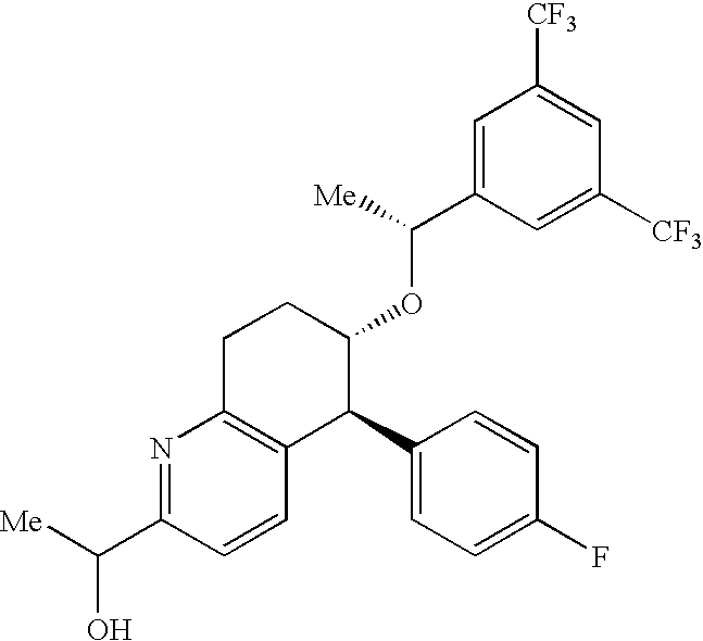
N1=C(C([Me])O)C=CC2=C1CCC(OC(C1=CC([CF3])=CC([CF3])=C1)[Me])C2C1=CC=C(F)C=C1
